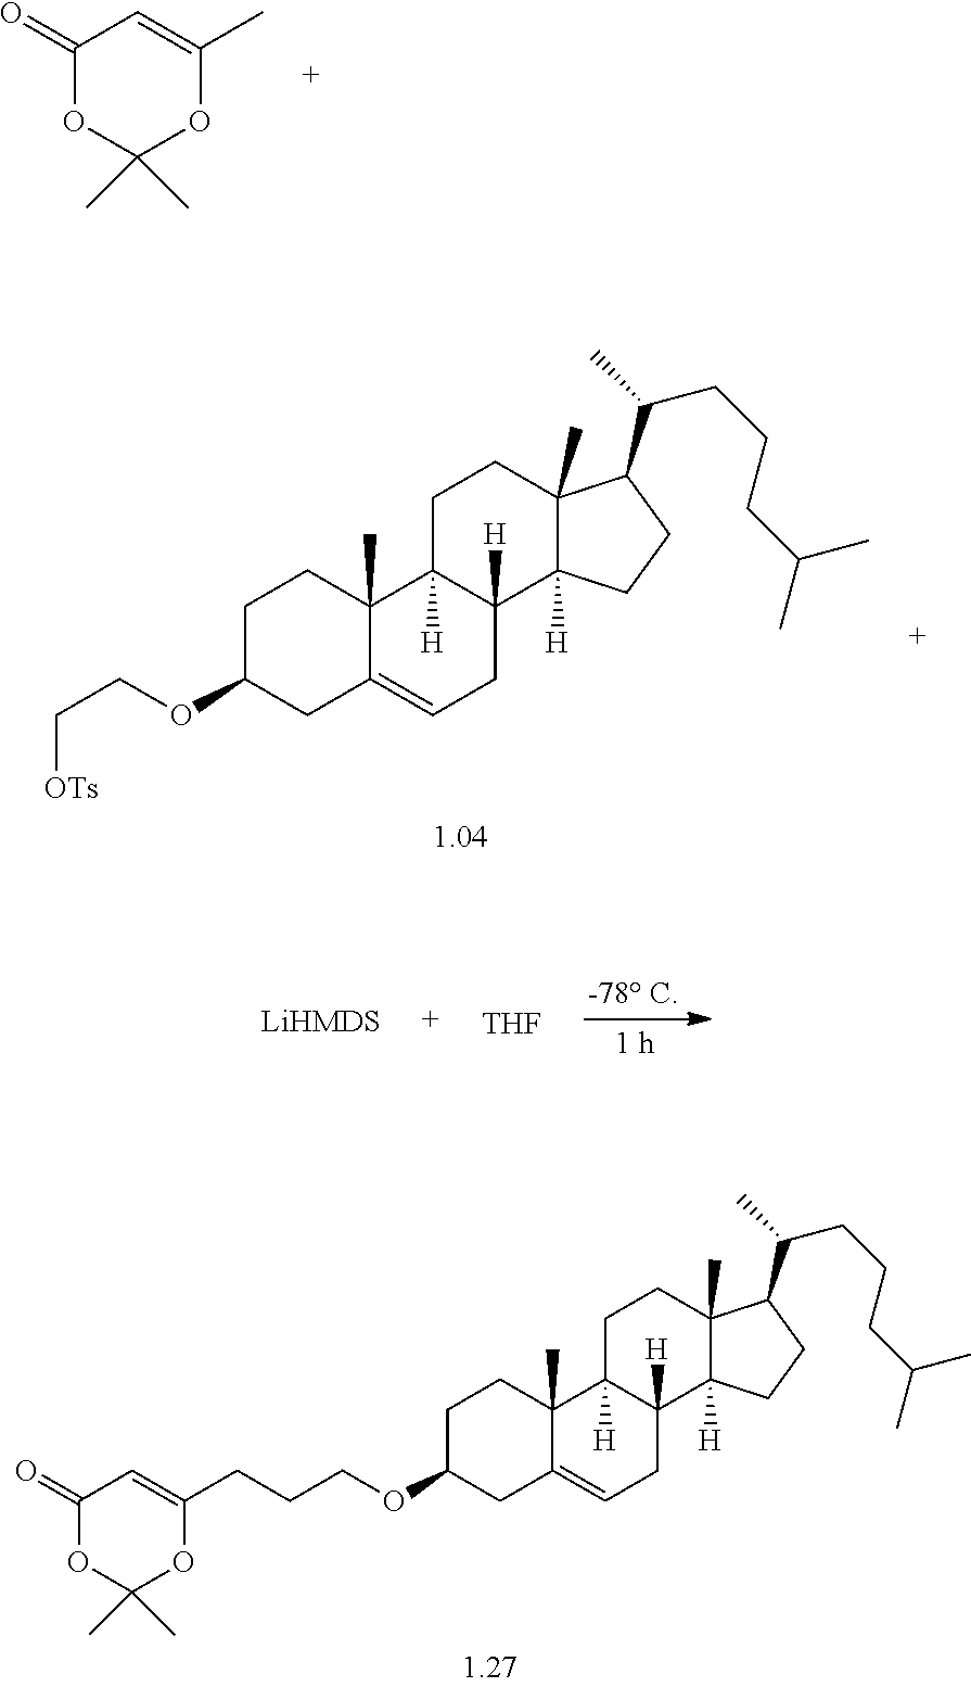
C1(=O)OC(C)(C)OC(C)=C1.C1C(OCCCC2=CC(=O)OC(C)(C)O2)CC2=CCC3([H])C([H])(C2(C)C1)CCC1(C)C3([H])CCC1C(CCCC(C)C)C.C1C(OCC[OTs])CC2=CCC3([H])C([H])(C2(C)C1)CCC1(C)C3([H])CCC1C(CCCC(C)C)C.[THF]
